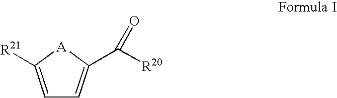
C1=C([R21])[A]C(C([R20])=O)=C1
